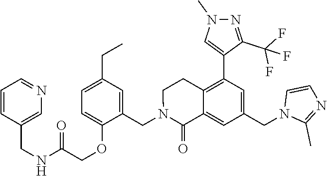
C1(CN2C(=O)C3=CC(CN4C(C)=NC=C4)=CC(C4=CN(C)N=C4C(F)(F)F)=C3CC2)=CC(CC)=CC=C1OCC(NCC1=CN=CC=C1)=O
